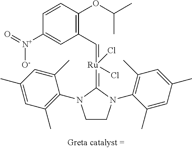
C1CN(C2=C(C)C=C(C)C=C2C)C(=[Ru](=CC2=C(OC(C)C)C=CC([N+]([O-])=O)=C2)(Cl)Cl)N1C1=C(C)C=C(C)C=C1C
